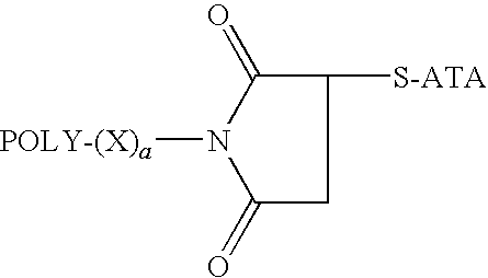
C1(=O)CC([S-ATA])C(=O)N1[POLY-(X)a]
